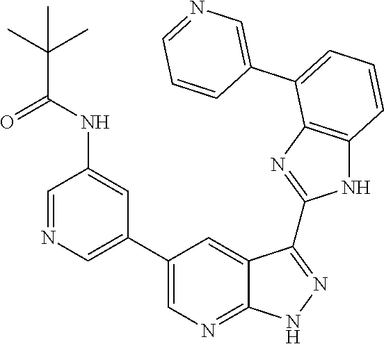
C1=C(C2=CC=CC3=C2N=C(C2=NNC4=NC=C(C5=CN=CC(NC(C(C)(C)C)=O)=C5)C=C42)N3)C=CC=N1
